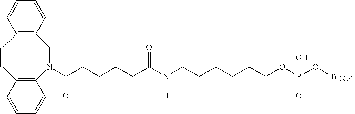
C12=C(N(C(CCCCC(N(CCCCCCOP(O[Trigger])(O)=O)[H])=O)=O)CC3=C(C#C1)C=CC=C3)C=CC=C2
